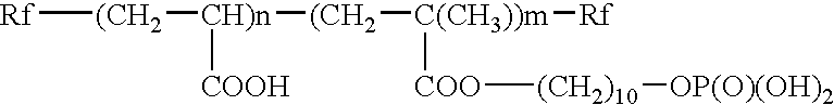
[Rf][(CH2][CH)n]([(CH2][C(CH3))m]([Rf])[COO][(CH2)10][OP(O)(OH)2])[COOH]
